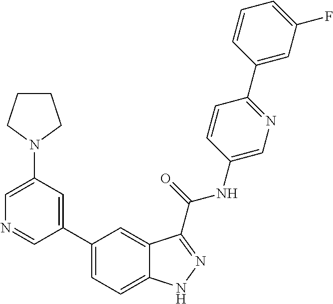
C1(N2CCCC2)=CN=CC(C2=CC=C3C(=C2)C(C(NC2=CN=C(C4=CC(F)=CC=C4)C=C2)=O)=NN3)=C1
